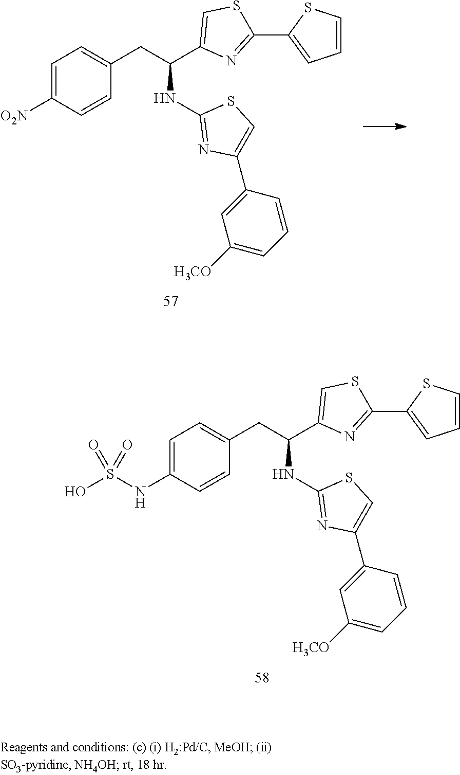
C1=C(NS(O)(=O)=O)C=CC(CC(C2=CSC(C3=CC=CS3)=N2)NC2=NC(C3=CC([H3CO])=CC=C3)=CS2)=C1.C1=C([O2N])C=CC(CC(C2=CSC(C3=CC=CS3)=N2)NC2=NC(C3=CC([H3CO])=CC=C3)=CS2)=C1
